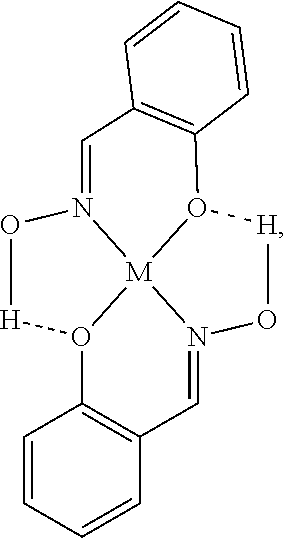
C1=CC=CC2=C1O1[M]34N(=C2)O[H]O3C2=C(C=N4O[H]1)C=CC=C2
